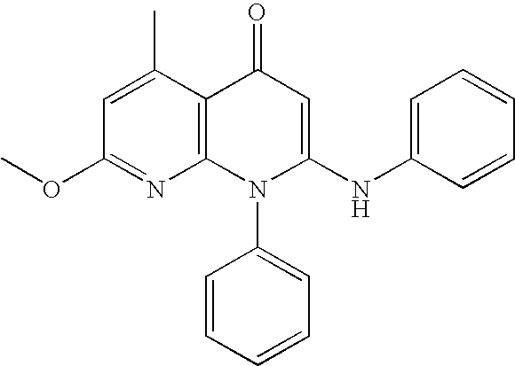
C1(OC)=NC2=C(C(C)=C1)C(=O)C=C(NC1=CC=CC=C1)N2C1=CC=CC=C1
